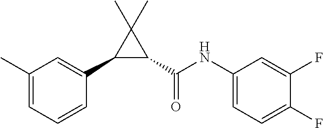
C1(C2=CC(C)=CC=C2)C(C(=O)NC2=CC=C(F)C(F)=C2)C1(C)C
